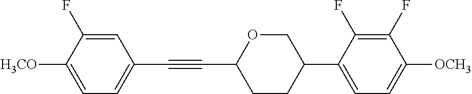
C1=C(F)C([H3CO])=CC=C1C#CC1CCC(C2=CC=C([OCH3])C(F)=C2F)CO1
